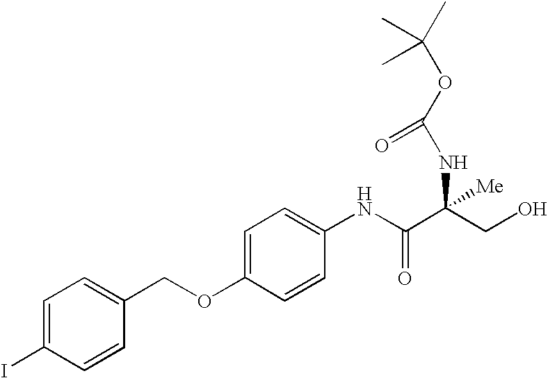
C1=C(I)C=CC(COC2=CC=C(NC(C(CO)(NC(OC(C)(C)C)=O)[Me])=O)C=C2)=C1
